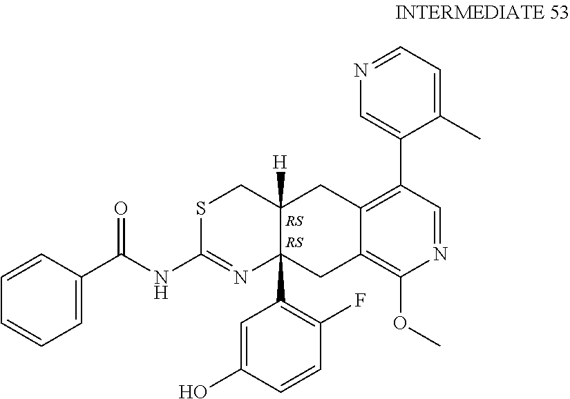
S1C(NC(C2=CC=CC=C2)=O)=NC2(C3=C(F)C=CC(O)=C3)C([H])(C1)CC1=C(C3=CN=CC=C3C)C=NC(OC)=C1C2
